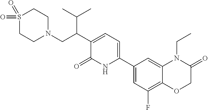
C1(C2=CC=C(C(CN3CCS(=O)(=O)CC3)C(C)C)C(=O)N2)=CC(F)=C2C(=C1)N(CC)C(=O)CO2
